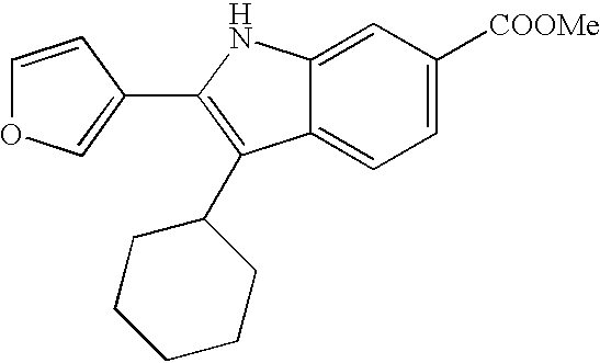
C1=C2C(=CC=C1[COOMe])C(C1CCCCC1)=C(C1=COC=C1)N2
